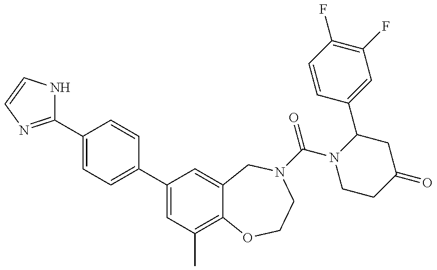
C1(C2=NC=CN2)=CC=C(C2=CC(C)=C3C(=C2)CN(C(N2CCC(=O)CC2C2=CC(F)=C(F)C=C2)=O)CCO3)C=C1
